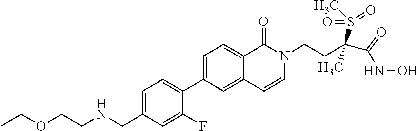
C1=C(CNCCOCC)C=C(F)C(C2=CC=C3C(=C2)C=CN(CCC(S(C)(=O)=O)(C)C(NO)=O)C3=O)=C1
